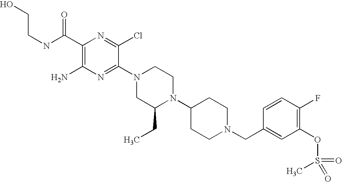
C1(C(NCCO)=O)=C(N)N=C(N2CC(CC)N(C3CCN(CC4=CC(OS(C)(=O)=O)=C(F)C=C4)CC3)CC2)C(Cl)=N1
